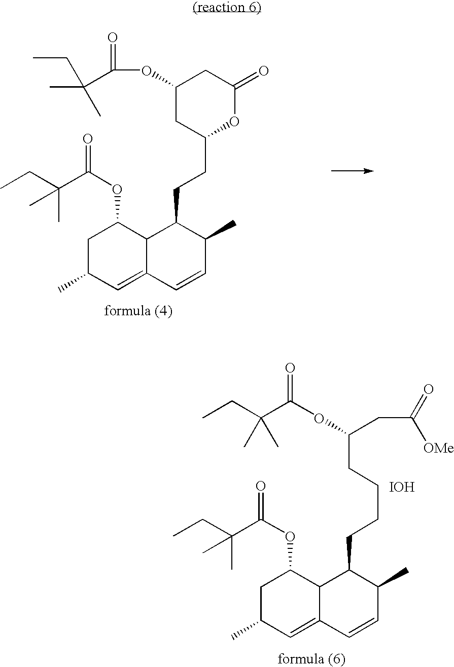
C1(OC(=O)C(C)(C)CC)CC(CCC2C3C(=CC(C)CC3OC(=O)C(CC)(C)C)C=CC2C)OC(=O)C1.[IOH].C(CCCCC1C2C(=CC(C)CC2OC(=O)C(CC)(C)C)C=CC1C)(CC(=O)[OMe])OC(=O)C(CC)(C)C
